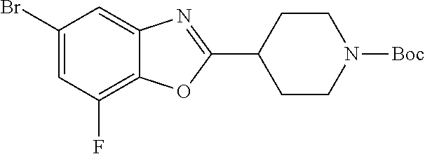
C1=C(Br)C=C2C(=C1F)OC(C1CCN([Boc])CC1)=N2
